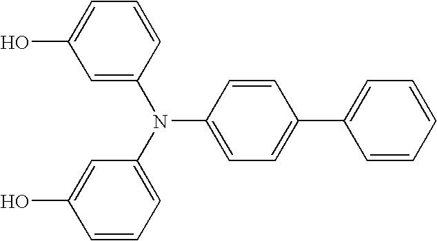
C1=CC=C(O)C=C1N(C1=CC=CC(O)=C1)C1=CC=C(C2=CC=CC=C2)C=C1
